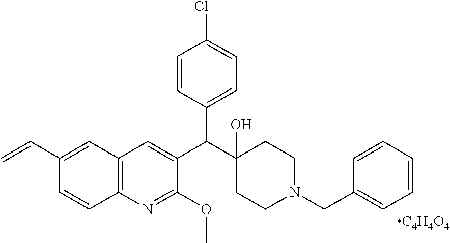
C1(C=C)=CC2=C(C=C1)N=C(OC)C(C(C1(O)CCN(CC3=CC=CC=C3)CC1)C1=CC=C(Cl)C=C1)=C2.[C4H4O4]
